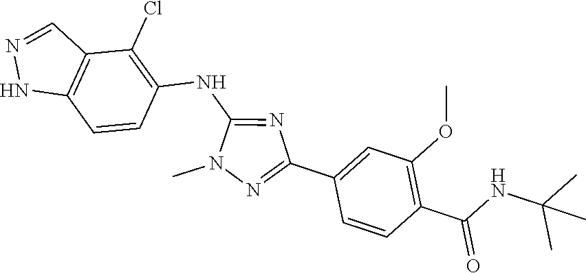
N1(C)N=C(C2=CC(OC)=C(C(NC(C)(C)C)=O)C=C2)N=C1NC1=C(Cl)C2=C(NN=C2)C=C1
